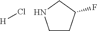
[H]Cl.C1CC(F)CN1
